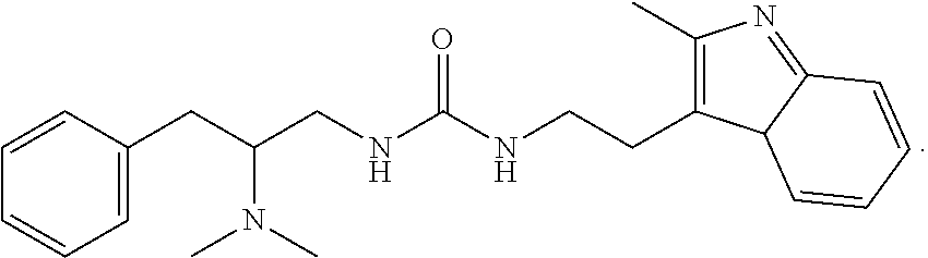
C1=C(CC(CNC(NCCC2=C(C)N=C3C2C=CC=C3)=O)N(C)C)C=CC=C1
